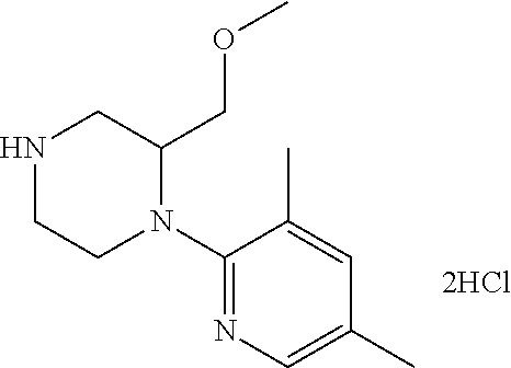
N1CCN(C2=NC=C(C)C=C2C)C(COC)C1
